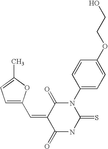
CC1=CC=C(C=C2C(=O)NC(=S)N(C3=CC=C(OCCO)C=C3)C2=O)O1
